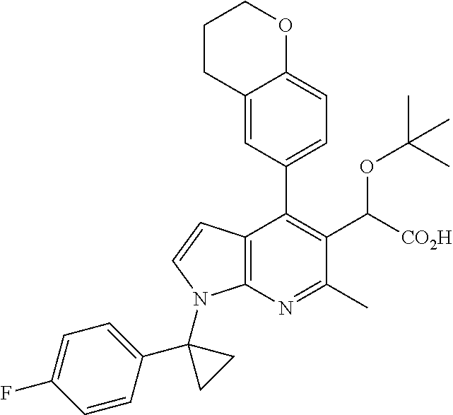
C12=C(N=C(C)C(C([CO2H])OC(C)(C)C)=C1C1=CC=C3C(=C1)CCCO3)N(C1(C3=CC=C(F)C=C3)CC1)C=C2
